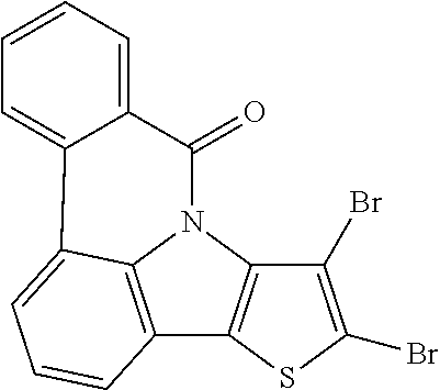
C12=C3N(C4=C1SC(Br)=C4Br)C(=O)C1=CC=CC=C1C3=CC=C2
